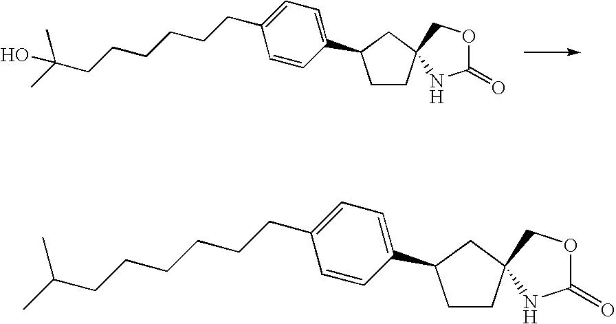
CC(CCCCCCC1=CC=C(C2CCC3(C2)COC(=O)N3)C=C1)(C)O.CC(CCCCCCC1=CC=C(C2CCC3(C2)COC(=O)N3)C=C1)C
